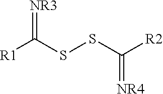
[R1]C(SSC(=[NR4])[R2])=[NR3]
